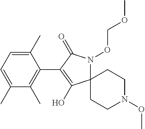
C12(N(OCOC)C(=O)C(C3=C(C)C(C)=CC=C3C)=C1O)CCN(OC)CC2
